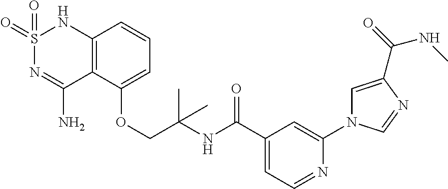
C12=C(C(OCC(NC(C3=CC=NC(N4C=C(C(=O)NC)N=C4)=C3)=O)(C)C)=CC=C1)C(N)=NS(=O)(=O)N2
